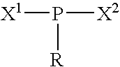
[X1]P([R])[X2]
